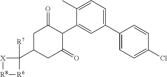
C1(C2=CC=C(Cl)C=C2)=CC=C(C)C(C2C(=O)CC(C3([R7])[X][R8][R6]3)CC2=O)=C1
